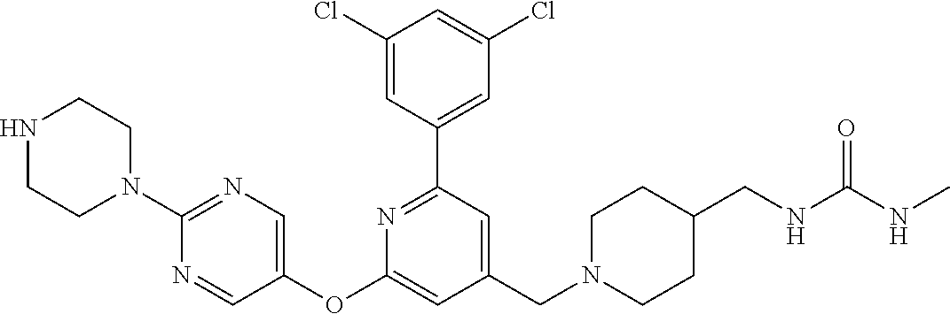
C1(Cl)=CC(C2=NC(OC3=CN=C(N4CCNCC4)N=C3)=CC(CN3CCC(CNC(NC)=O)CC3)=C2)=CC(Cl)=C1
